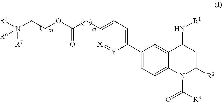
N(CCOC(CC1=CC=C(C2=CC=C3C(=C2)C(N[R1])CC([R2])N3C([R3])=O)[Y]=[X]1)=O)([R5])([R7])[R6]
